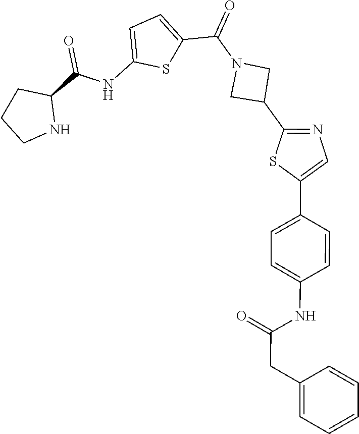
C1CNC(C(NC2=CC=C(C(=O)N3CC(C4=NC=C(C5=CC=C(NC(=O)CC6=CC=CC=C6)C=C5)S4)C3)S2)=O)C1
